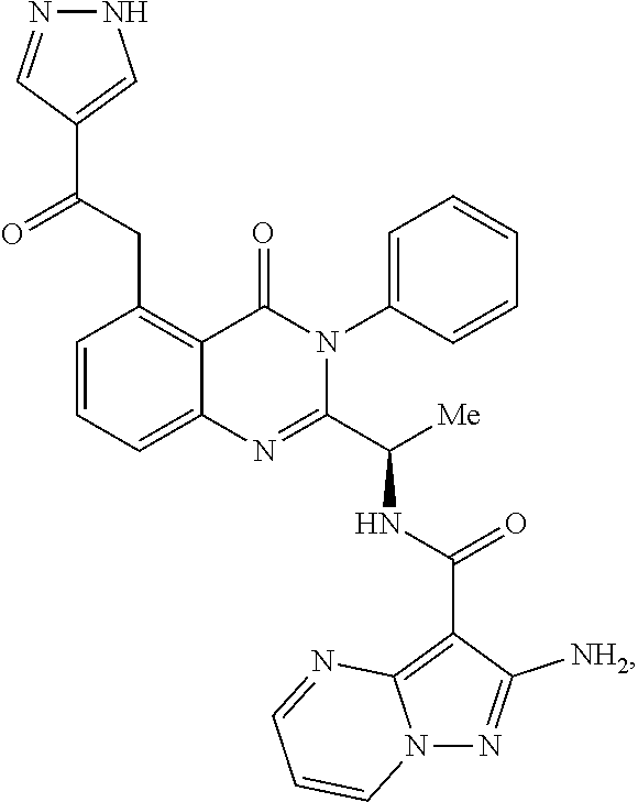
C1=CC=C2C(=C1CC(C1=CNN=C1)=O)C(=O)N(C1=CC=CC=C1)C(C([Me])NC(C1=C3N(N=C1[NH2])C=CC=N3)=O)=N2
